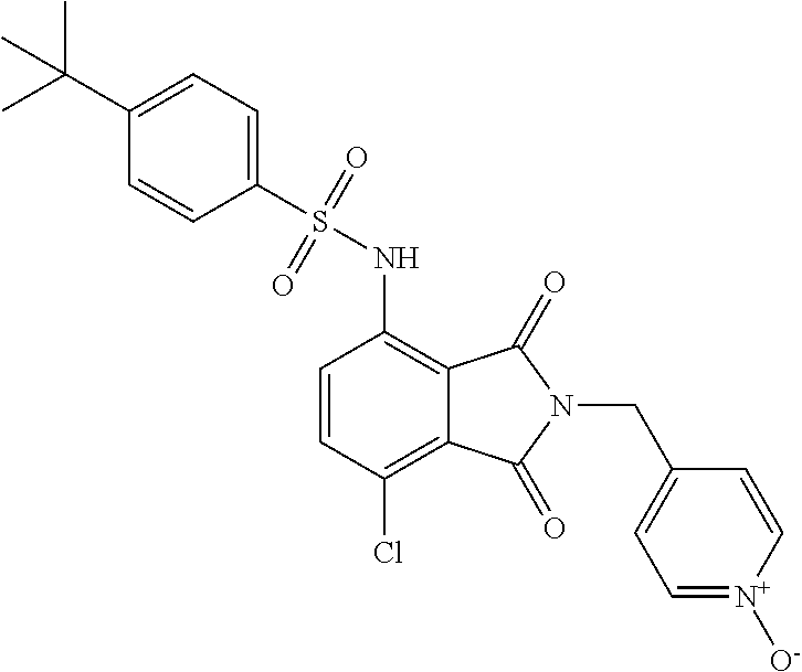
C1=CC(Cl)=C2C(=C1NS(C1=CC=C(C(C)(C)C)C=C1)(=O)=O)C(=O)N(CC1=CC=[N+]([O-])C=C1)C2=O
